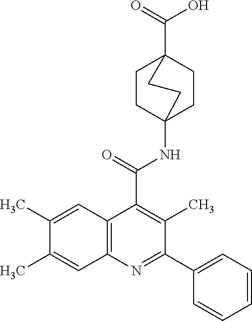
C1(C)=CC2=C(C=C1C)N=C(C1=CC=CC=C1)C(C)=C2C(=O)NC12CCC(C(=O)O)(CC1)CC2
